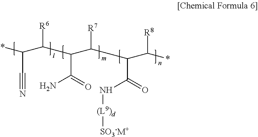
*C(C#N)C([R6])C(C(=O)N)C([R7])C(C(*)[R8])C(N[(L9)d][SO3-M+])=O
